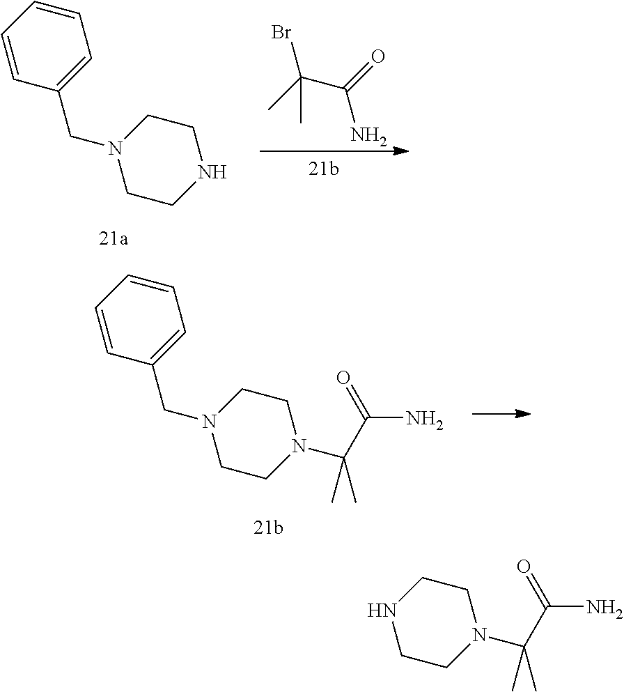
C1=CC(CN2CCNCC2)=CC=C1.BrC(C)(C(=O)N)C.C1=CC(CN2CCN(C(C(N)=O)(C)C)CC2)=CC=C1.N1CCN(C(C(N)=O)(C)C)CC1
